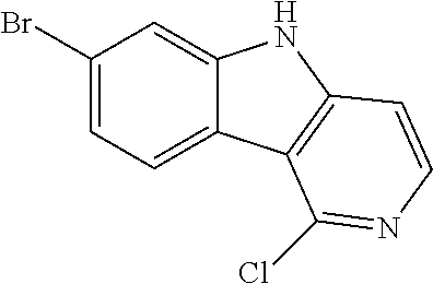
C1(Br)=CC=C2C(=C1)NC1=C2C(Cl)=NC=C1
